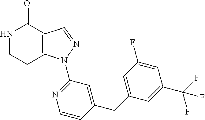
N1CCC2=C(C1=O)C=NN2C1=NC=CC(CC2=CC(F)=CC(C(F)(F)F)=C2)=C1
